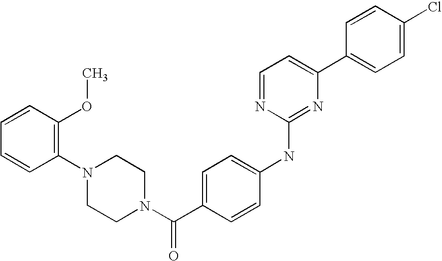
C1=CC(C2=CC=NC(NC3=CC=C(C(N4CCN(C5=C(OC)C=CC=C5)CC4)=O)C=C3)=N2)=CC=C1Cl
